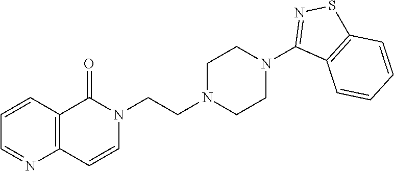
C1=NC2=C(C=C1)C(=O)N(CCN1CCN(C3=NSC4=C3C=CC=C4)CC1)C=C2
